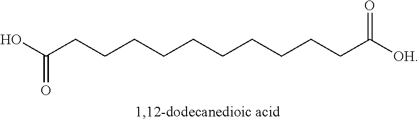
C(CCCCCCCCCCC([OH])=O)(O)=O
